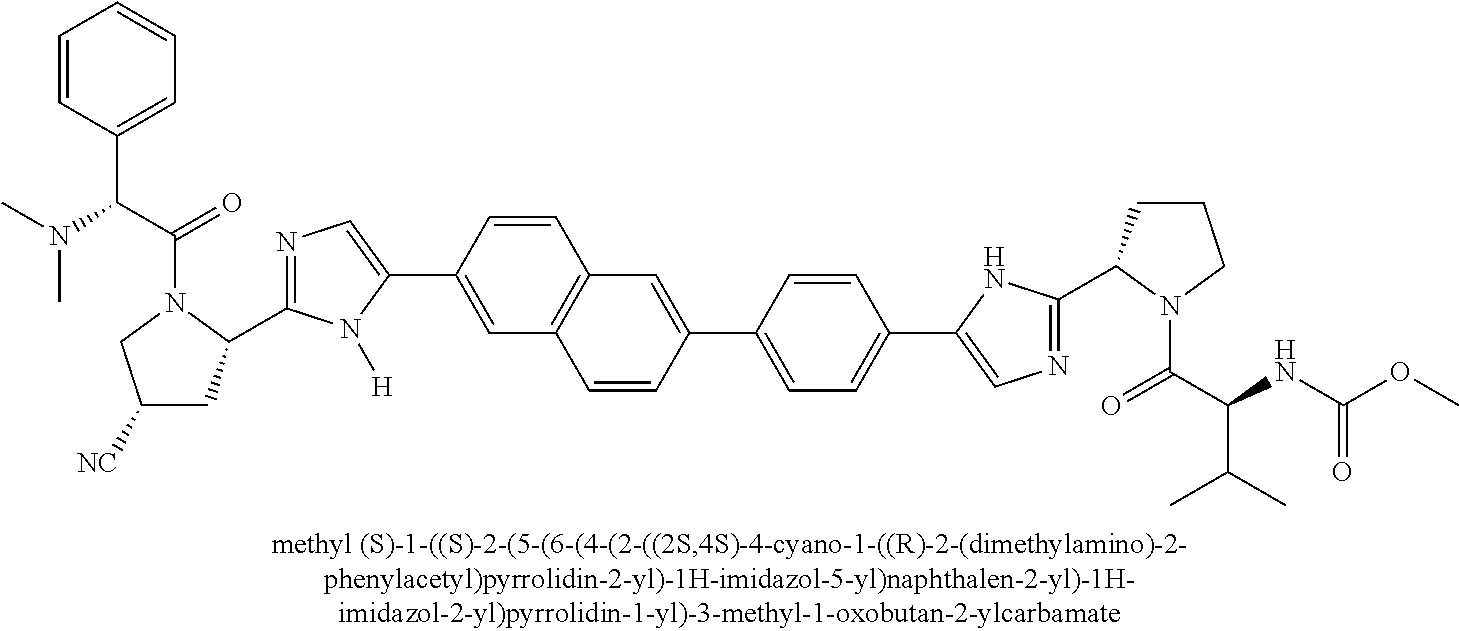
C12=C(C=C(C3=CN=C(C4CC([NC])CN4C(C(N(C)C)C4=CC=CC=C4)=O)N3[H])C=C1)C=CC(C1=CC=C(C3=CN=C(C4CCCN4C(C(NC(OC)=O)C(C)C)=O)N3)C=C1)=C2
